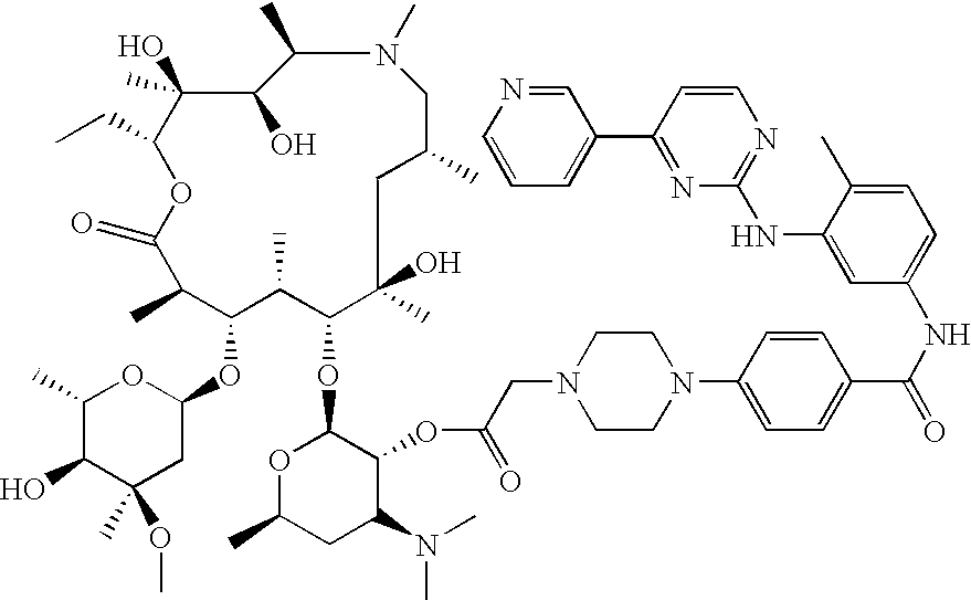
C1(O)C(C)N(C)CC(C)CC(O)(C)C(OC2OC(C)CC(N(C)C)C2OC(=O)CN2CCN(C3=CC=C(C(=O)NC4=CC=C(C)C(NC5=NC=CC(C6=CC=CN=C6)=N5)=C4)C=C3)CC2)C(C)C(OC2OC(C)C(O)C(OC)(C)C2)C(C)C(=O)OC(CC)C1(O)C
